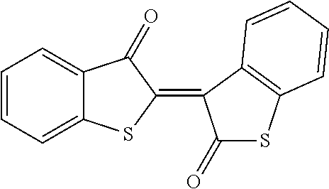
C1=CC=C2C(=C1)C(=O)C(=C1C(=O)SC3=C1C=CC=C3)S2
